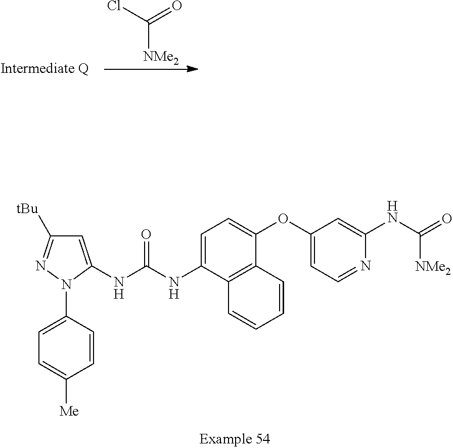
ClC(=O)[NMe2].C1=C(NC(NC2=CC=C(OC3=CC=NC(NC(=O)[NMe2])=C3)C3=C2C=CC=C3)=O)N(C2=CC=C([Me])C=C2)N=C1[tBu]
